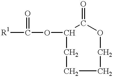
[R1]C(OC1C(=O)OCCCC1)=O
